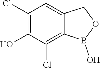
C1(Cl)=C(O)C(Cl)=C2C(=C1)COB2O
